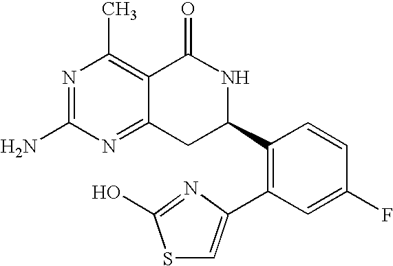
N1=C(N)N=C2C(=C1C)C(=O)NC(C1=C(C3=CSC(O)=N3)C=C(F)C=C1)C2
